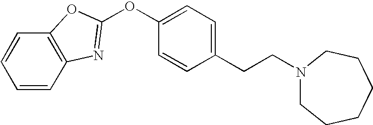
C1=CC=CC2=C1OC(OC1=CC=C(CCN3CCCCCC3)C=C1)=N2
